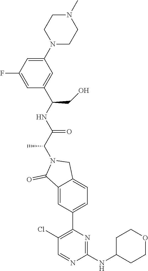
C1(N2CCN(C)CC2)=CC(F)=CC(C(NC(C(N2C(=O)C3=CC(C4=C(Cl)C=NC(NC5CCOCC5)=N4)=CC=C3C2)C)=O)CO)=C1
